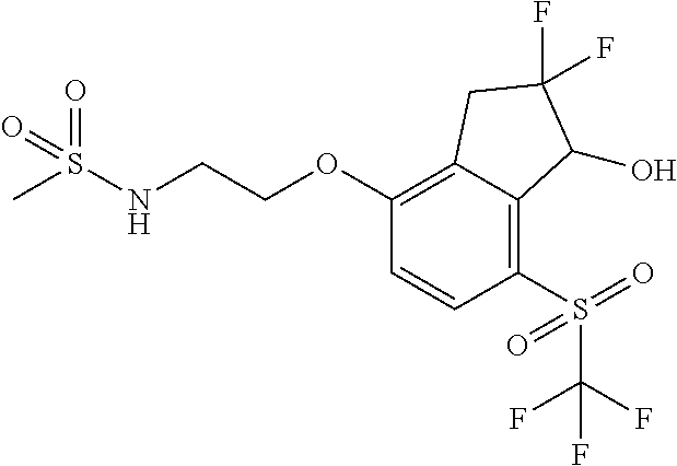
C1(OCCNS(C)(=O)=O)=C2C(=C(S(C(F)(F)F)(=O)=O)C=C1)C(O)C(F)(F)C2
